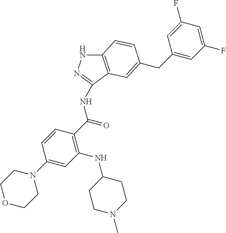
N(C(=O)C1=C(NC2CCN(C)CC2)C=C(N2CCOCC2)C=C1)C1=NNC2=C1C=C(CC1=CC(F)=CC(F)=C1)C=C2
